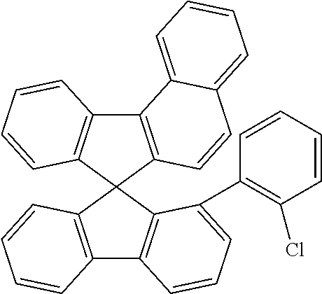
C12=C(C=CC=C1)C1(C3=C2C=CC=C3C2=C(Cl)C=CC=C2)C2=C(C3=C1C=CC1=CC=CC=C31)C=CC=C2
